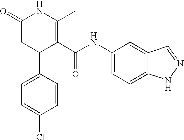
C1=C(C2C(C(NC3=CC=C4C(=C3)C=NN4)=O)=C(C)NC(=O)C2)C=CC(Cl)=C1
